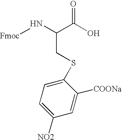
C(C(O)=O)(N[Fmoc])CSC1=CC=C([NO2])C=C1[COONa]
